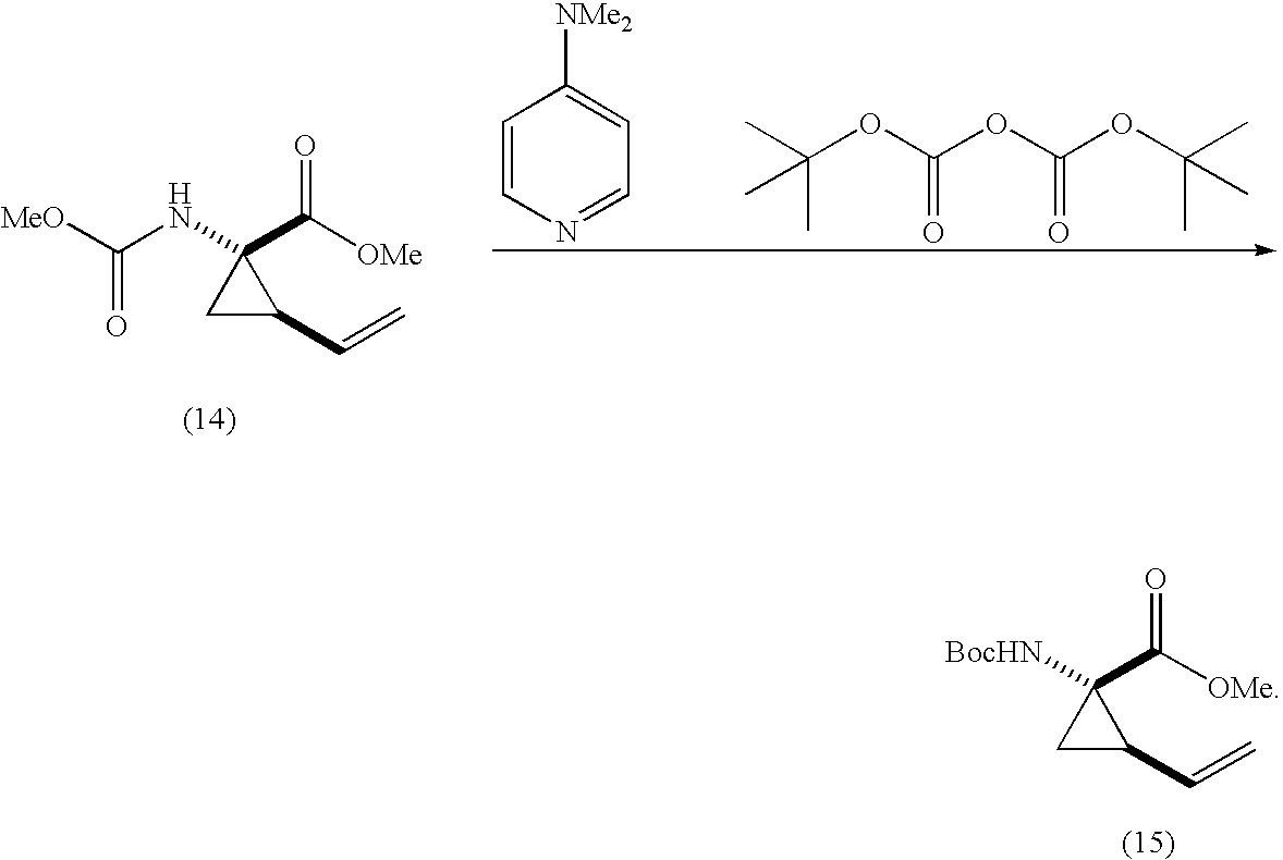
C(NC1(C([OMe])=O)CC1C=C)([MeO])=O.C1=CN=CC=C1[NMe2].C(OC(OC(OC(C)(C)C)=O)=O)(C)(C)C.[BocHN]C1(C([OMe])=O)CC1C=C
